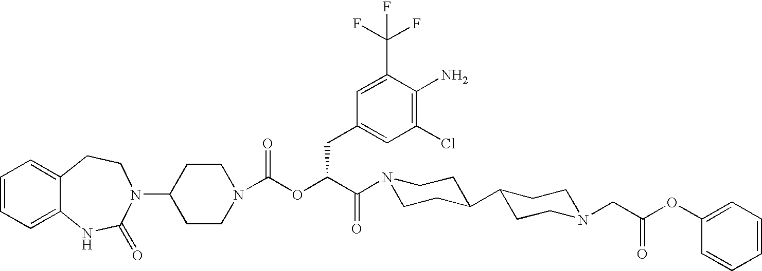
C1(N2C(=O)NC3=CC=CC=C3CC2)CCN(C(OC(C(N2CCC(C3CCN(CC(=O)OC4=CC=CC=C4)CC3)CC2)=O)CC2=CC(Cl)=C(N)C(C(F)(F)F)=C2)=O)CC1
